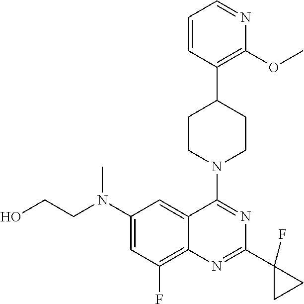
C1=CC(C2CCN(C3=NC(C4(F)CC4)=NC4=C(F)C=C(N(C)CCO)C=C43)CC2)=C(OC)N=C1
